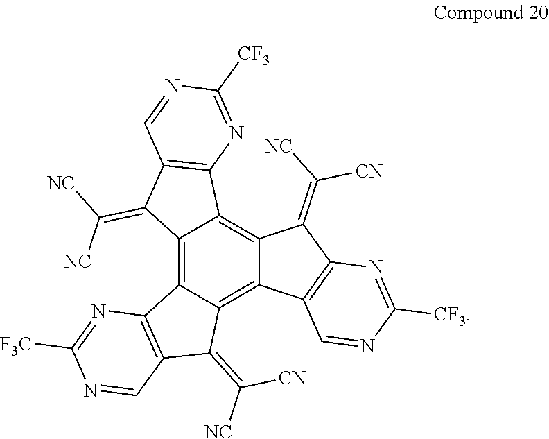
C12=C3C(=C4C(=C1C1=C(C2=C([NC])[NC])C=NC([CF3])=N1)C(=C([NC])[CN])C1=C4C=NC([CF3])=N1)C(=C([NC])[CN])C1=C3N=C([F3C])N=C1
